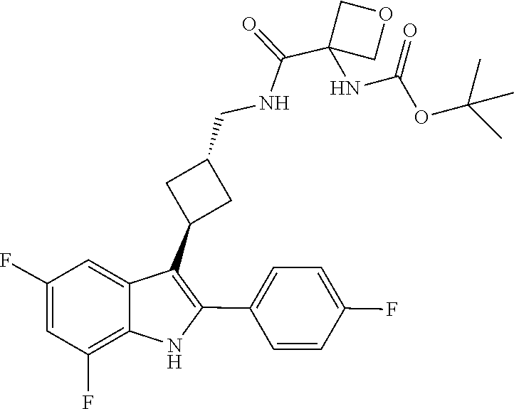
C1(CNC(=O)C2(NC(OC(C)(C)C)=O)COC2)CC(C2=C(C3=CC=C(F)C=C3)NC3=C(F)C=C(F)C=C23)C1
